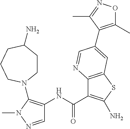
C1CC(N)CCCN1C1=C(NC(=O)C2=C(N)SC3=C2N=CC(C2=C(C)ON=C2C)=C3)C=NN1C
